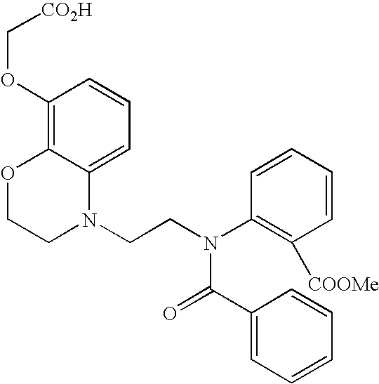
C1=C2C(=C(OC[CO2H])C=C1)OCCN2CCN(C1=C([COOMe])C=CC=C1)C(=O)C1=CC=CC=C1
